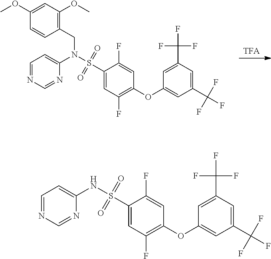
[TFA].C1=NC=NC(N(S(C2=CC(F)=C(OC3=CC(C(F)(F)F)=CC(C(F)(F)F)=C3)C=C2F)(=O)=O)CC2=C(OC)C=C(OC)C=C2)=C1.C1=NC=NC(NS(C2=CC(F)=C(OC3=CC(C(F)(F)F)=CC(C(F)(F)F)=C3)C=C2F)(=O)=O)=C1
